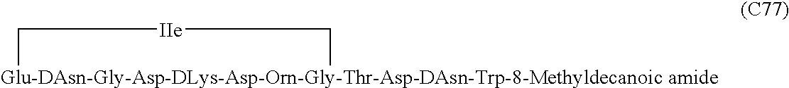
[Glu-DAsn-Gly-Asp-DLys-Asp-Orn-Gly-Thr-Asp-DAsn-Trp-8-Methyldecanoic amide]1C[IIe]C1
